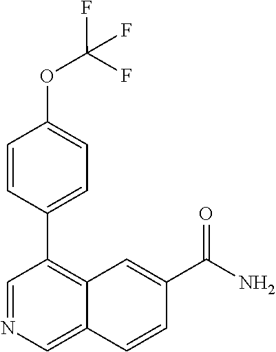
C1=CC(C2=C3C(=CN=C2)C=CC(C(N)=O)=C3)=CC=C1OC(F)(F)F
